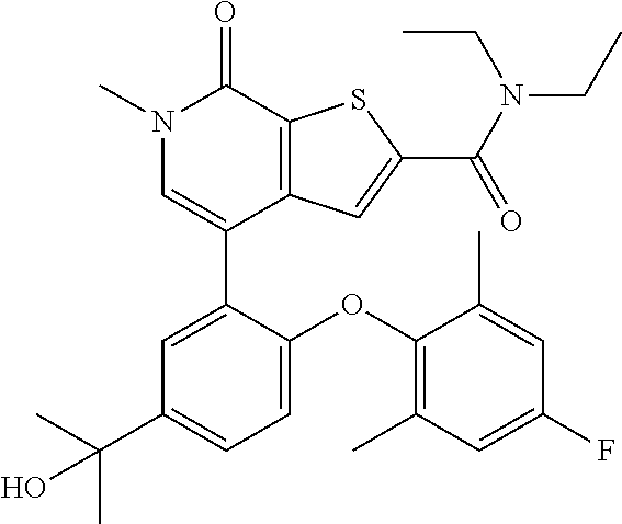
C1(C2=CC(C(C)(C)O)=CC=C2OC2=C(C)C=C(F)C=C2C)=CN(C)C(=O)C2=C1C=C(C(N(CC)CC)=O)S2
